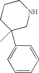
C1=CC=CC(C2(C)CCCNC2)=C1
